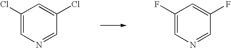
C1(Cl)=CN=CC(Cl)=C1.C1(F)=CN=CC(F)=C1
